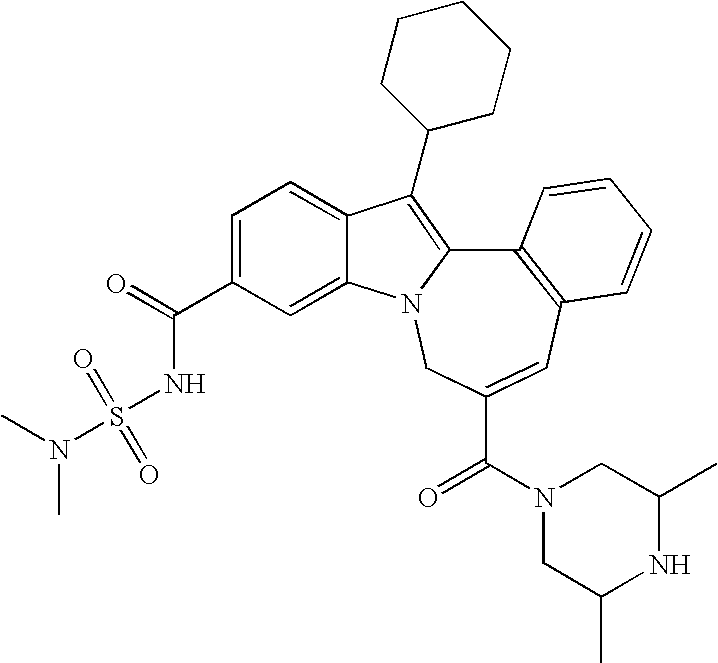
N1(C(=O)C2=CC3=C(C=CC=C3)C3=C(C4CCCCC4)C4=CC=C(C(=O)NS(=O)(=O)N(C)C)C=C4N3C2)CC(C)NC(C)C1
